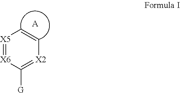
[A].[X5]1=[X6]C([G])=[X2]C=C1
